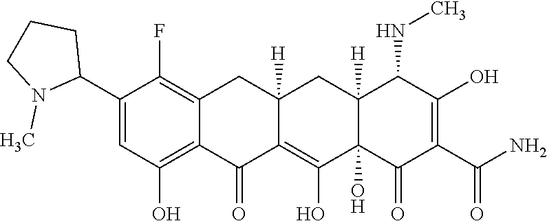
C12=C(O)C=C(C3CCCN3C)C(F)=C1CC1([H])C(=C(O)C3(O)C([H])(C1)C(NC)C(O)=C(C(N)=O)C3=O)C2=O
